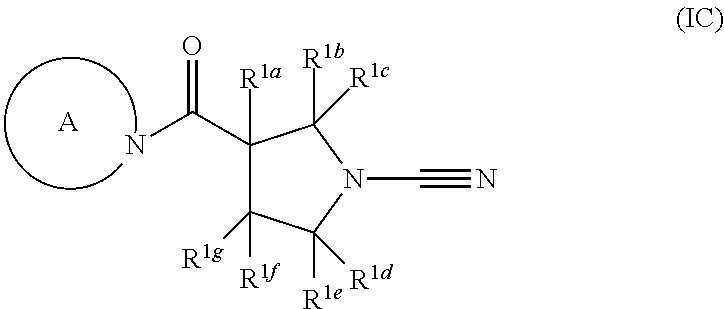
C1([R1a])(C(N)=O)C([R1f])([R1g])C([R1e])([R1d])N(C#N)C1([R1b])[R1c].[A]
